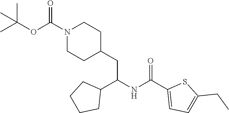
C(C1=CC=C(CC)S1)(NC(C1CCCC1)CC1CCN(C(OC(C)(C)C)=O)CC1)=O
